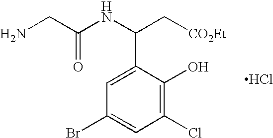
C1=C(C(C[CO2Et])NC(CN)=O)C(O)=C(Cl)C=C1Br.Cl
